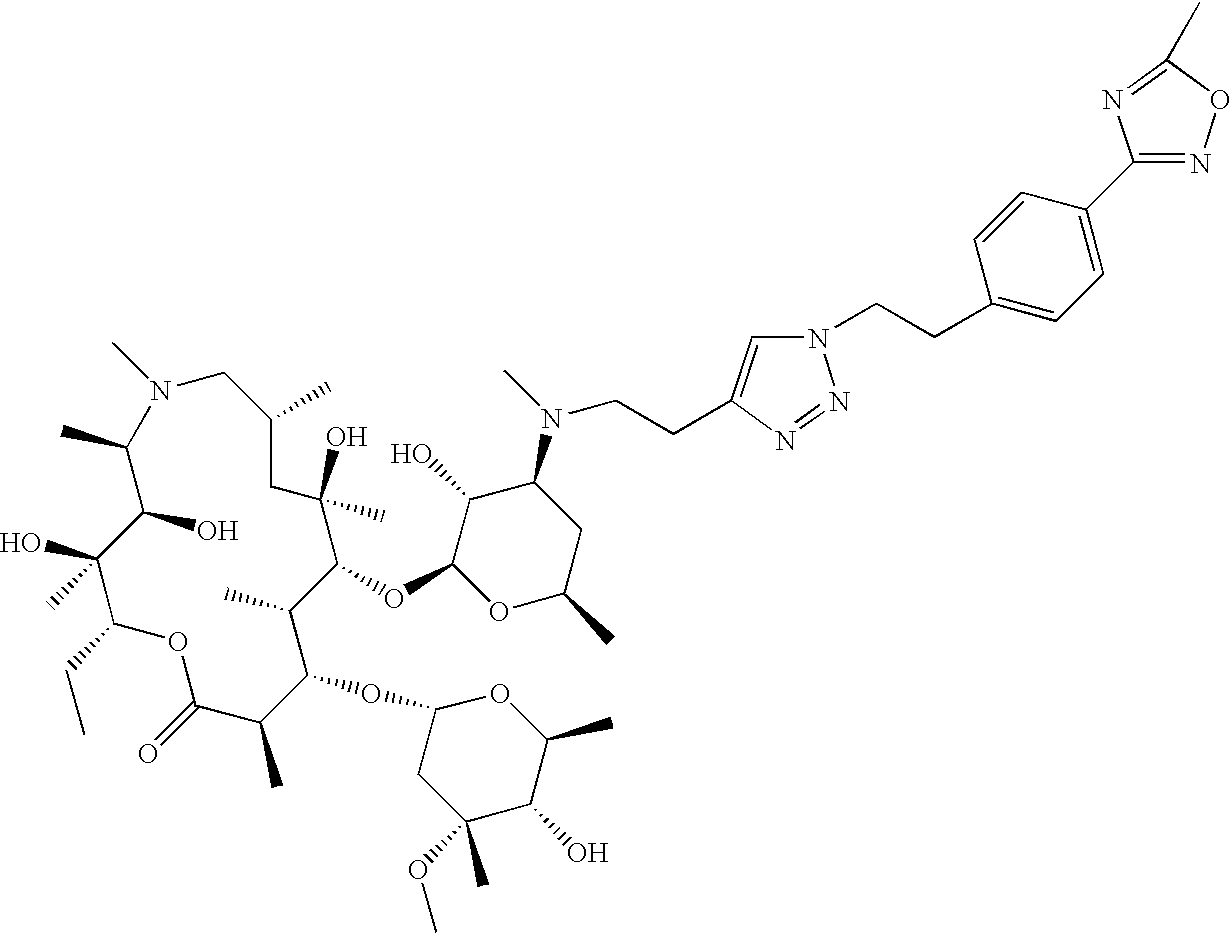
C1(CC)C(O)(C)C(O)C(C)N(C)CC(C)CC(C)(O)C(OC2OC(C)CC(N(CCC3=CN(CCC4=CC=C(C5=NOC(C)=N5)C=C4)N=N3)C)C2O)C(C)C(OC2CC(OC)(C)C(O)C(C)O2)C(C)C(=O)O1
